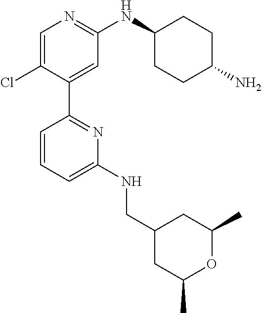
C1=C(Cl)C(C2=NC(NCC3CC(C)OC(C)C3)=CC=C2)=CC(NC2CCC(N)CC2)=N1
